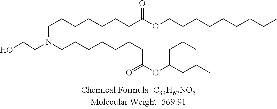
OCCN(CCCCCCCC(OC(CCC)CCC)=O)CCCCCCCC(OCCCCCCCCC)=O
